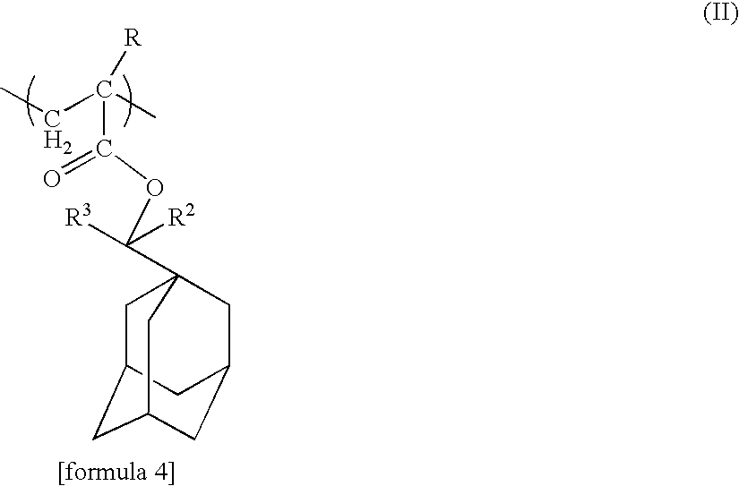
C1C2CC3CC(CC1(C([R2])([R3])OC(C(CC)(C)[R])=O)C3)C2
